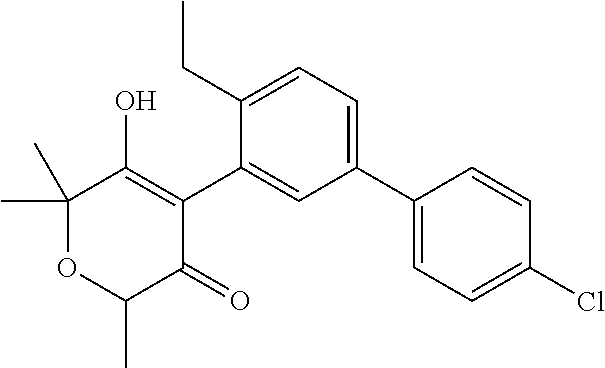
C1(C2=CC=C(CC)C(C3=C(O)C(C)(C)OC(C)C3=O)=C2)=CC=C(Cl)C=C1
